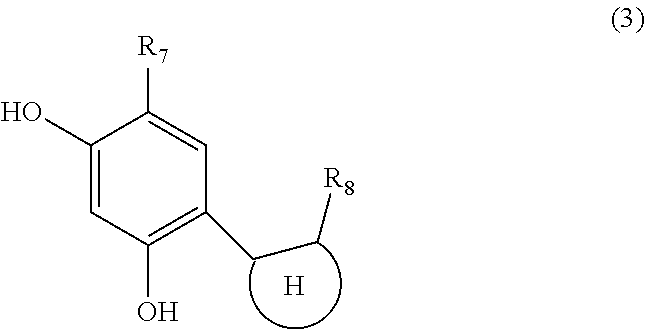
C1(O)=CC(O)=C(CC[R8])C=C1[R7].[H]
